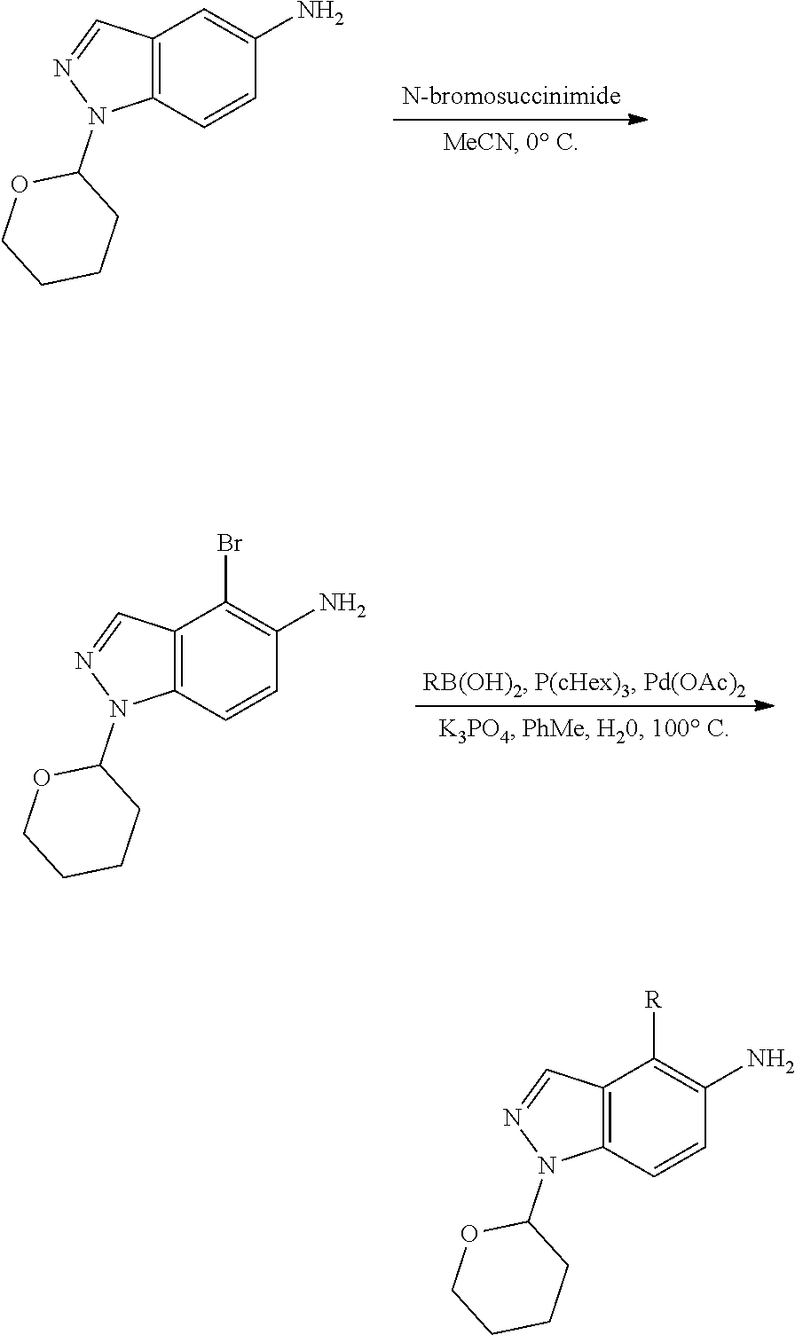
C12=C(C=CC(N)=C1Br)N(C1OCCCC1)N=C2.C12=C(C=CC(N)=C1)N(C1OCCCC1)N=C2.C12=C(C=CC(N)=C1[R])N(C1OCCCC1)N=C2
